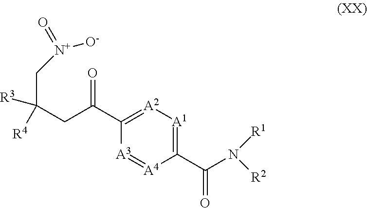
C(=O)(C1=[A2][A1]=C(C(N([R2])[R1])=O)[A4]=[A3]1)CC([R4])(C[N+]([O-])=O)[R3]
